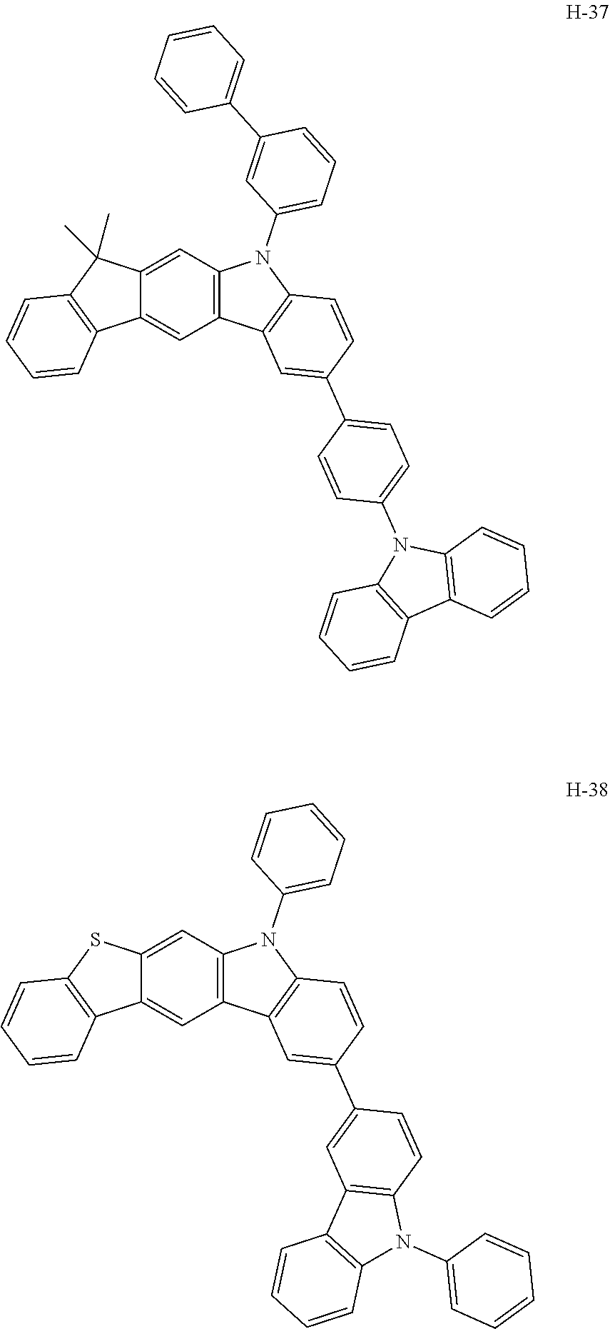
C1=C2C(=CC3=C1N(C1=CC=CC(C4=CC=CC=C4)=C1)C1=C3C=C(C3=CC=C(N4C5=C(C6=C4C=CC=C6)C=CC=C5)C=C3)C=C1)C1=C(C2(C)C)C=CC=C1.C1=C2C(=CC3=C1N(C1=CC=CC=C1)C1=C3C=C(C3=CC4=C(C=C3)N(C3=CC=CC=C3)C3=C4C=CC=C3)C=C1)C1=C(S2)C=CC=C1
